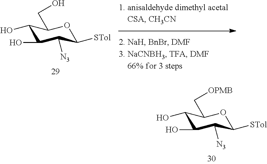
OC1C(O)C([N3])C([STol])OC1CO.OC1C(O)C([N3])C([STol])OC1C[OPMB]
